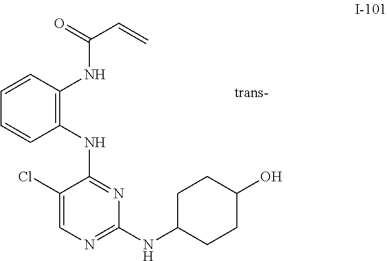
C1(Cl)=CN=C(NC2CCC(O)CC2)N=C1NC1=C(NC(C=C)=O)C=CC=C1
